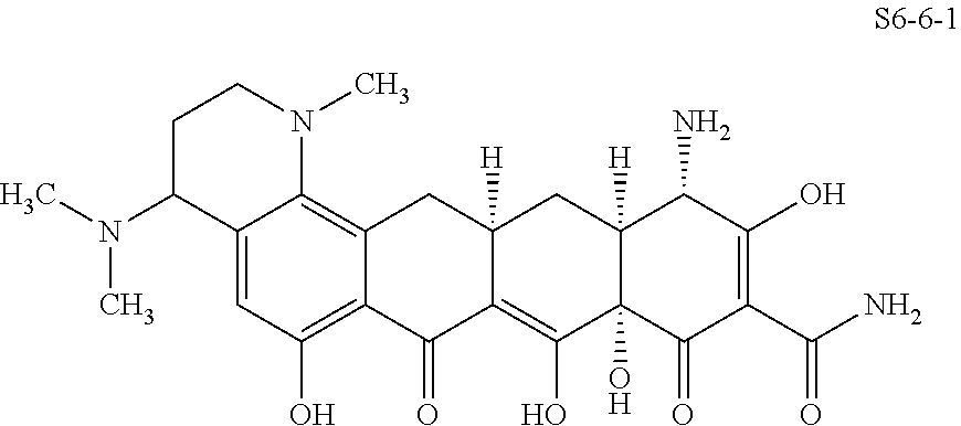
C12=CC(O)=C3C(=C1N(C)CCC2N(C)C)CC1([H])C(=C(O)C2(O)C([H])(C1)C(N)C(O)=C(C(=O)N)C2=O)C3=O
